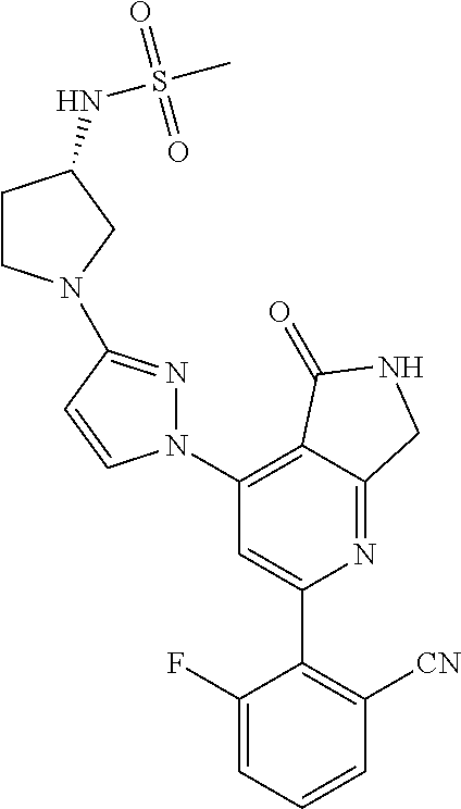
C1(C2=C([CN])C=CC=C2F)=CC(N2N=C(N3CCC(NS(C)(=O)=O)C3)C=C2)=C2C(=N1)CNC2=O
